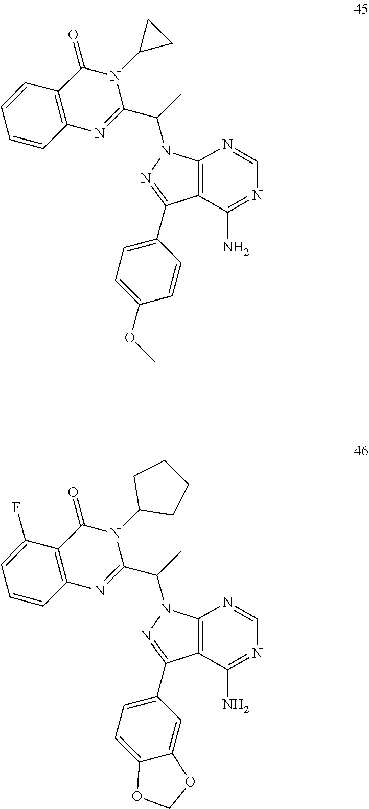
C12=C(C(N)=NC=N1)C(C1=CC=C(OC)C=C1)=NN2C(C)C1=NC2=C(C(=O)N1C1CC1)C=CC=C2.C12=C(C(N)=NC=N1)C(C1=CC=C3C(=C1)OCO3)=NN2C(C)C1=NC2=C(C(=O)N1C1CCCC1)C(F)=CC=C2
